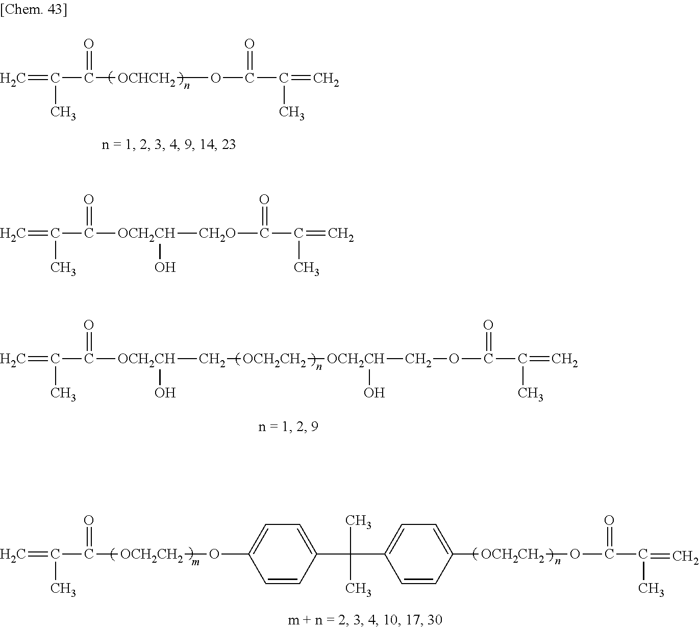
C(=O)([OCHCH2]OC(=O)C(=C)C)C(=C)C.C(=O)([OCH2CH](O)[CH2O]C(=O)C(C)=C)C(=C)C.C(=O)([OCH2CH](O)C[OCH2CH2][OCH2CH](COC(=O)C(=C)C)O)C(=C)C.C(C(=O)[OCH2CH2]OC1=CC=C(C(C)(C2=CC=C([OCH2CH2]OC(=O)C(=C)C)C=C2)C)C=C1)(=C)C
